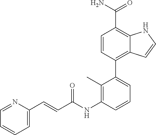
C1=CC2=C(C3=CC=CC(NC(C=CC4=CC=CC=N4)=O)=C3C)C=CC(C(N)=O)=C2N1
